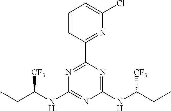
N1=C(C2=NC(Cl)=CC=C2)N=C(NC(CC)[CF3])N=C1NC(CC)[CF3]
